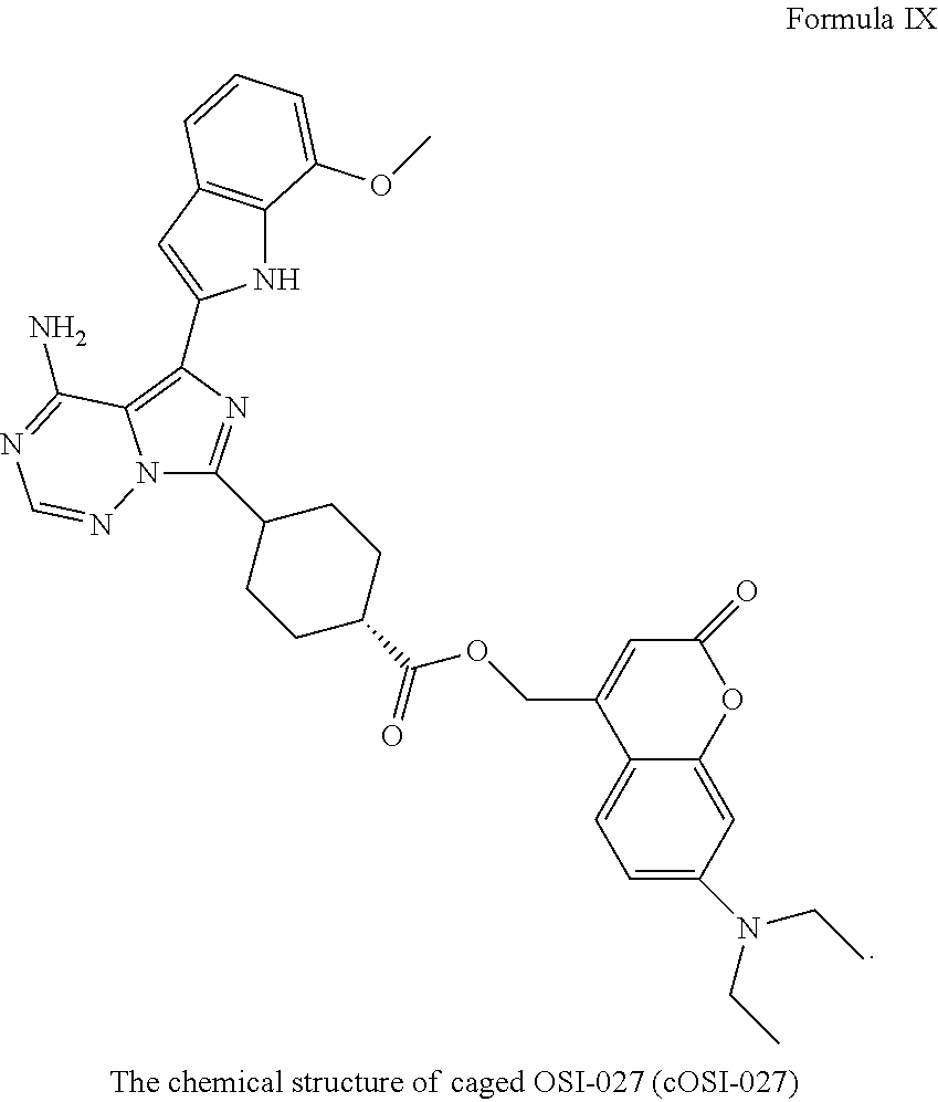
N1C2=C(C=C1C1=C3N(C(C4CCC(C(OCC5=CC(=O)OC6=CC(N(CC)CC)=CC=C56)=O)CC4)=N1)N=CN=C3N)C=CC=C2OC
